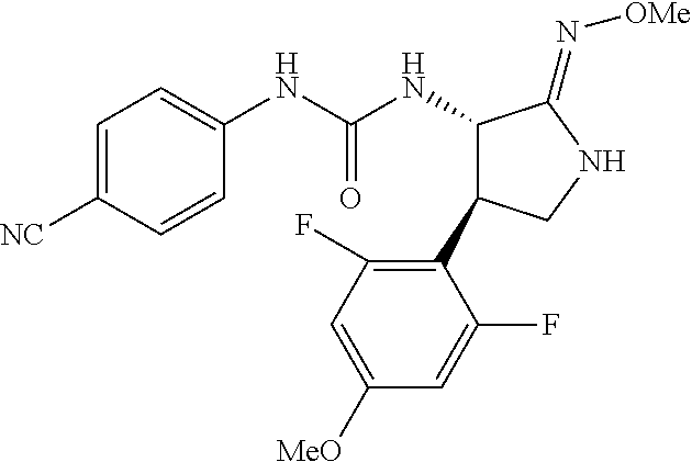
C1=C([CN])C=CC(NC(NC2C(=N[OMe])NCC2C2=C(F)C=C([OMe])C=C2F)=O)=C1
